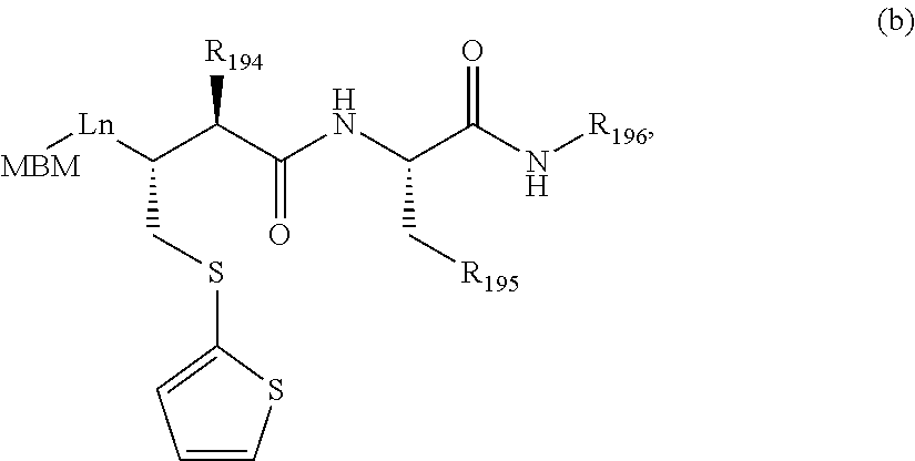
C1=CSC(SCC([Ln][MBM])C(C(NC(C(N[R196])=O)C[R195])=O)[R194])=C1
